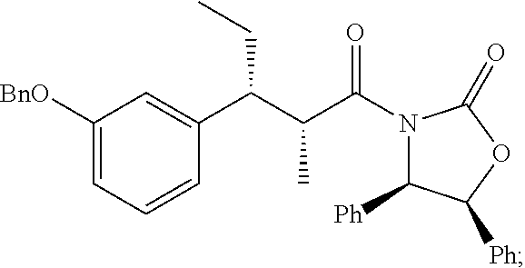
C1([BnO])=CC=CC(C(C(C(N2C([Ph])C([Ph])OC2=O)=O)C)CC)=C1
